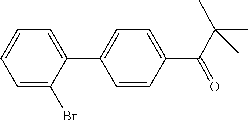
C1=CC(C(=O)C(C)(C)C)=CC=C1C1=CC=CC=C1Br
